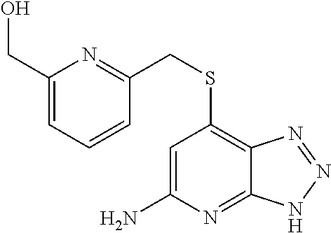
OCC1=CC=CC(CSC2=C3C(=NC(N)=C2)NN=N3)=N1
